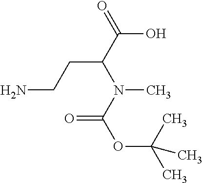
CN(C(OC(C)(C)C)=O)C(CCN)C(O)=O
